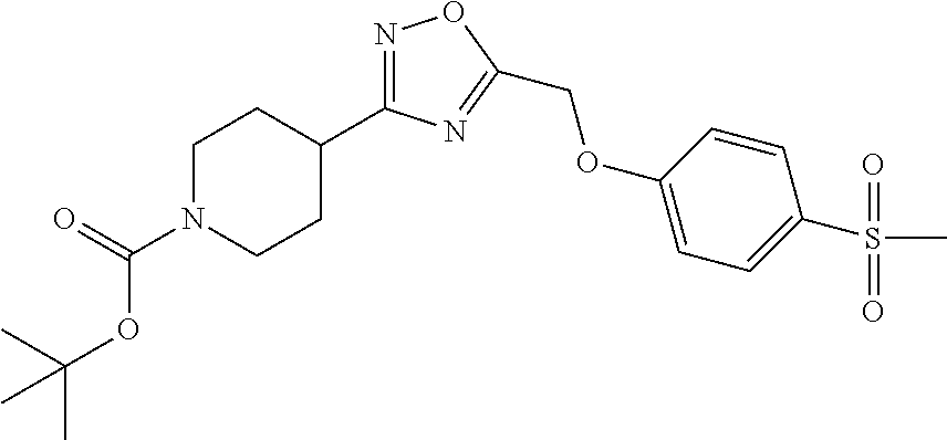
C1(C2=NOC(COC3=CC=C(S(C)(=O)=O)C=C3)=N2)CCN(C(=O)OC(C)(C)C)CC1
